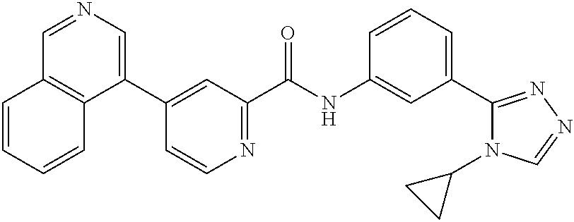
C1=NC=C(C2=CC(C(NC3=CC(C4=NN=CN4C4CC4)=CC=C3)=O)=NC=C2)C2=C1C=CC=C2
